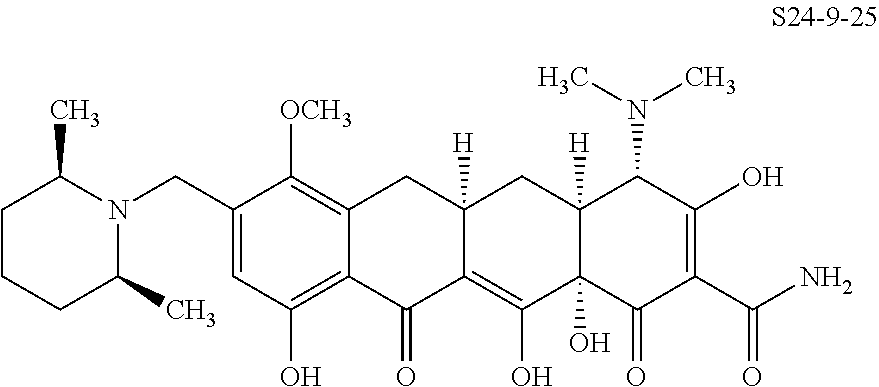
C1(CN2C(C)CCCC2C)=CC(O)=C2C(=C1[OCH3])CC1([H])C(=C(O)C3(O)C([H])(C1)C(N(C)C)C(O)=C(C(N)=O)C3=O)C2=O
